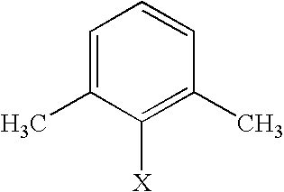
C1=C(C)C([X])=C(C)C=C1
